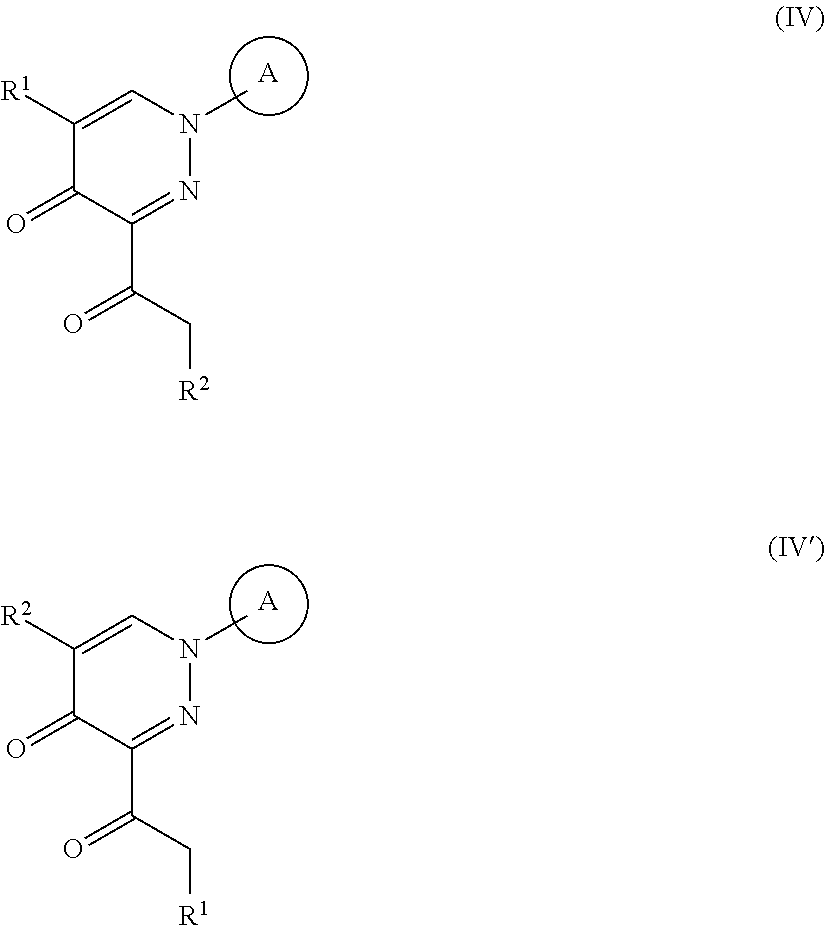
C1=C([R1])C(=O)C(C(C[R2])=O)=NN1C.[A].C1=C([R2])C(=O)C(C(C[R1])=O)=NN1C.[A]
